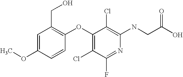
N(C1=C(Cl)C(OC2=C(CO)C=C(OC)C=C2)=C(Cl)C(F)=N1)CC(O)=O
